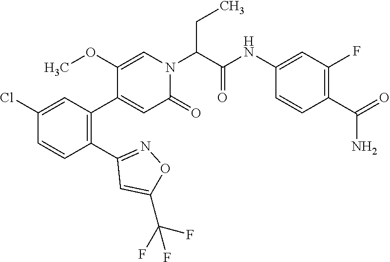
C1(Cl)=CC(C2=CC(=O)N(C(C(NC3=CC(F)=C(C(=O)N)C=C3)=O)CC)C=C2OC)=C(C2=NOC(C(F)(F)F)=C2)C=C1
